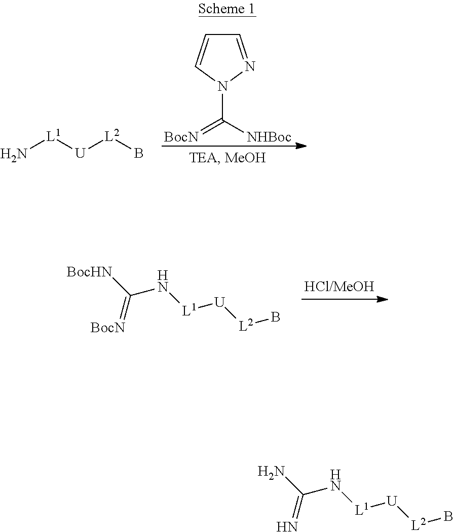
[L1](N)[U][L2]B.C1=NN(C([NHBoc])=[BocN])C=C1.[BocHN]C(N[L1][U][L2]B)=[BocN].NC(N[L1][U][L2]B)=N
